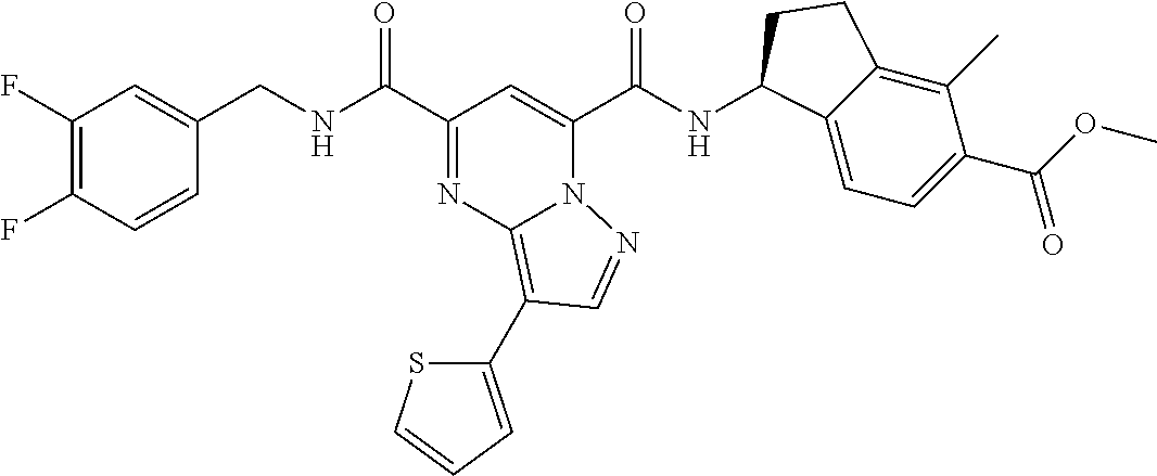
C1(C(NCC2=CC(F)=C(F)C=C2)=O)=NC2=C(C3=CC=CS3)C=NN2C(C(NC2C3=CC=C(C(=O)OC)C(C)=C3CC2)=O)=C1
